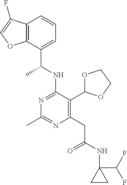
N1=C(NC(C)C2=CC=CC3=C2OC=C3F)C(C2OCCO2)=C(CC(=O)NC2(C(F)F)CC2)N=C1C
